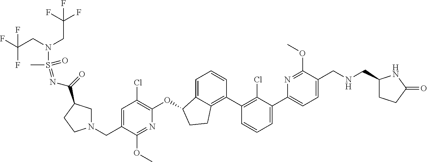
O(C1C2=CC=CC(C3=C(Cl)C(C4=CC=C(CNCC5CCC(=O)N5)C(OC)=N4)=CC=C3)=C2CC1)C1=C(Cl)C=C(CN2CC(C(=O)N=S(N(CC(F)(F)F)CC(F)(F)F)(=O)C)CC2)C(OC)=N1
